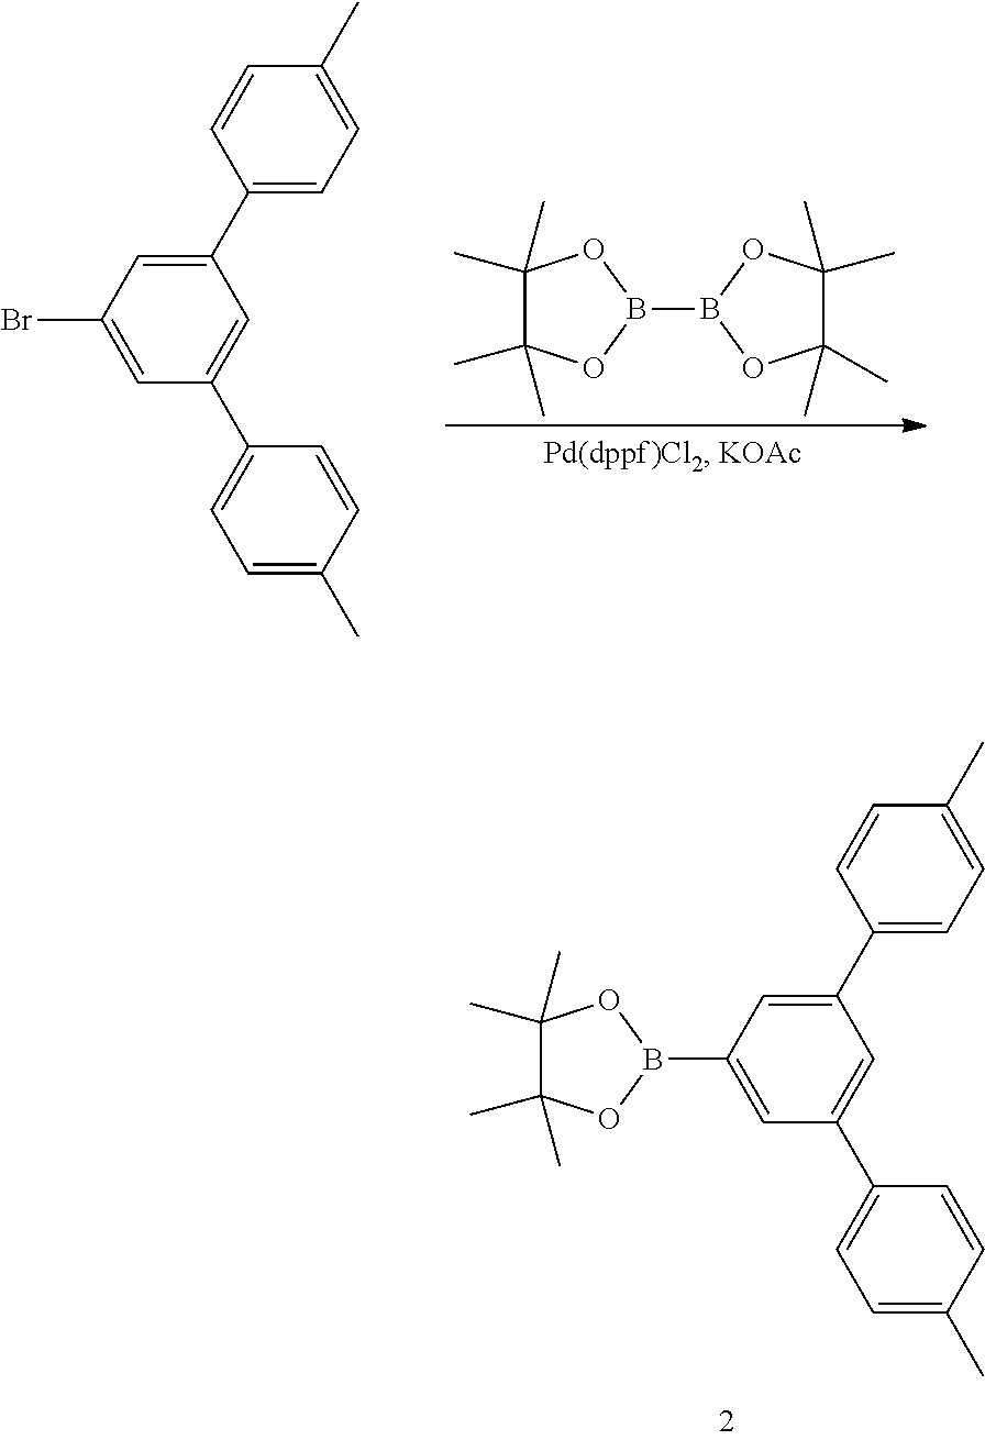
C1(C2=CC=C(C)C=C2)=CC(Br)=CC(C2=CC=C(C)C=C2)=C1.C1(C)(C)C(C)(C)OB(B2OC(C)(C)C(C)(C)O2)O1.C1(C2=CC=C(C)C=C2)=CC(B2OC(C)(C)C(C)(C)O2)=CC(C2=CC=C(C)C=C2)=C1
